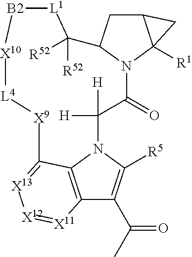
C12=C3N(C([R5])=C1C(C)=O)C([H])([H])C(=O)N1C(CC4C1([R1])C4)C([R52])([R52])[L1][B2][X10][L4][X9]C3=[X13][X12]=[X11]2
